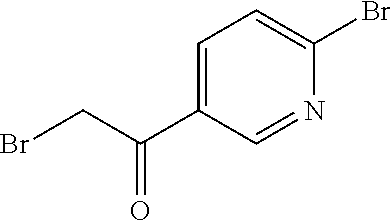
C1=C(C(CBr)=O)C=NC(Br)=C1
